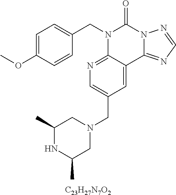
[C23H27N7O2].C1=C(OC)C=CC(CN2C3=NC=C(CN4CC(C)NC(C)C4)C=C3C3=NC=NN3C2=O)=C1
